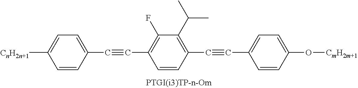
[CnH2n+1]C1=CC=C(C#CC2=C(F)C(C(C)C)=C(C#CC3=CC=C(O[CmH2m+1])C=C3)C=C2)C=C1
